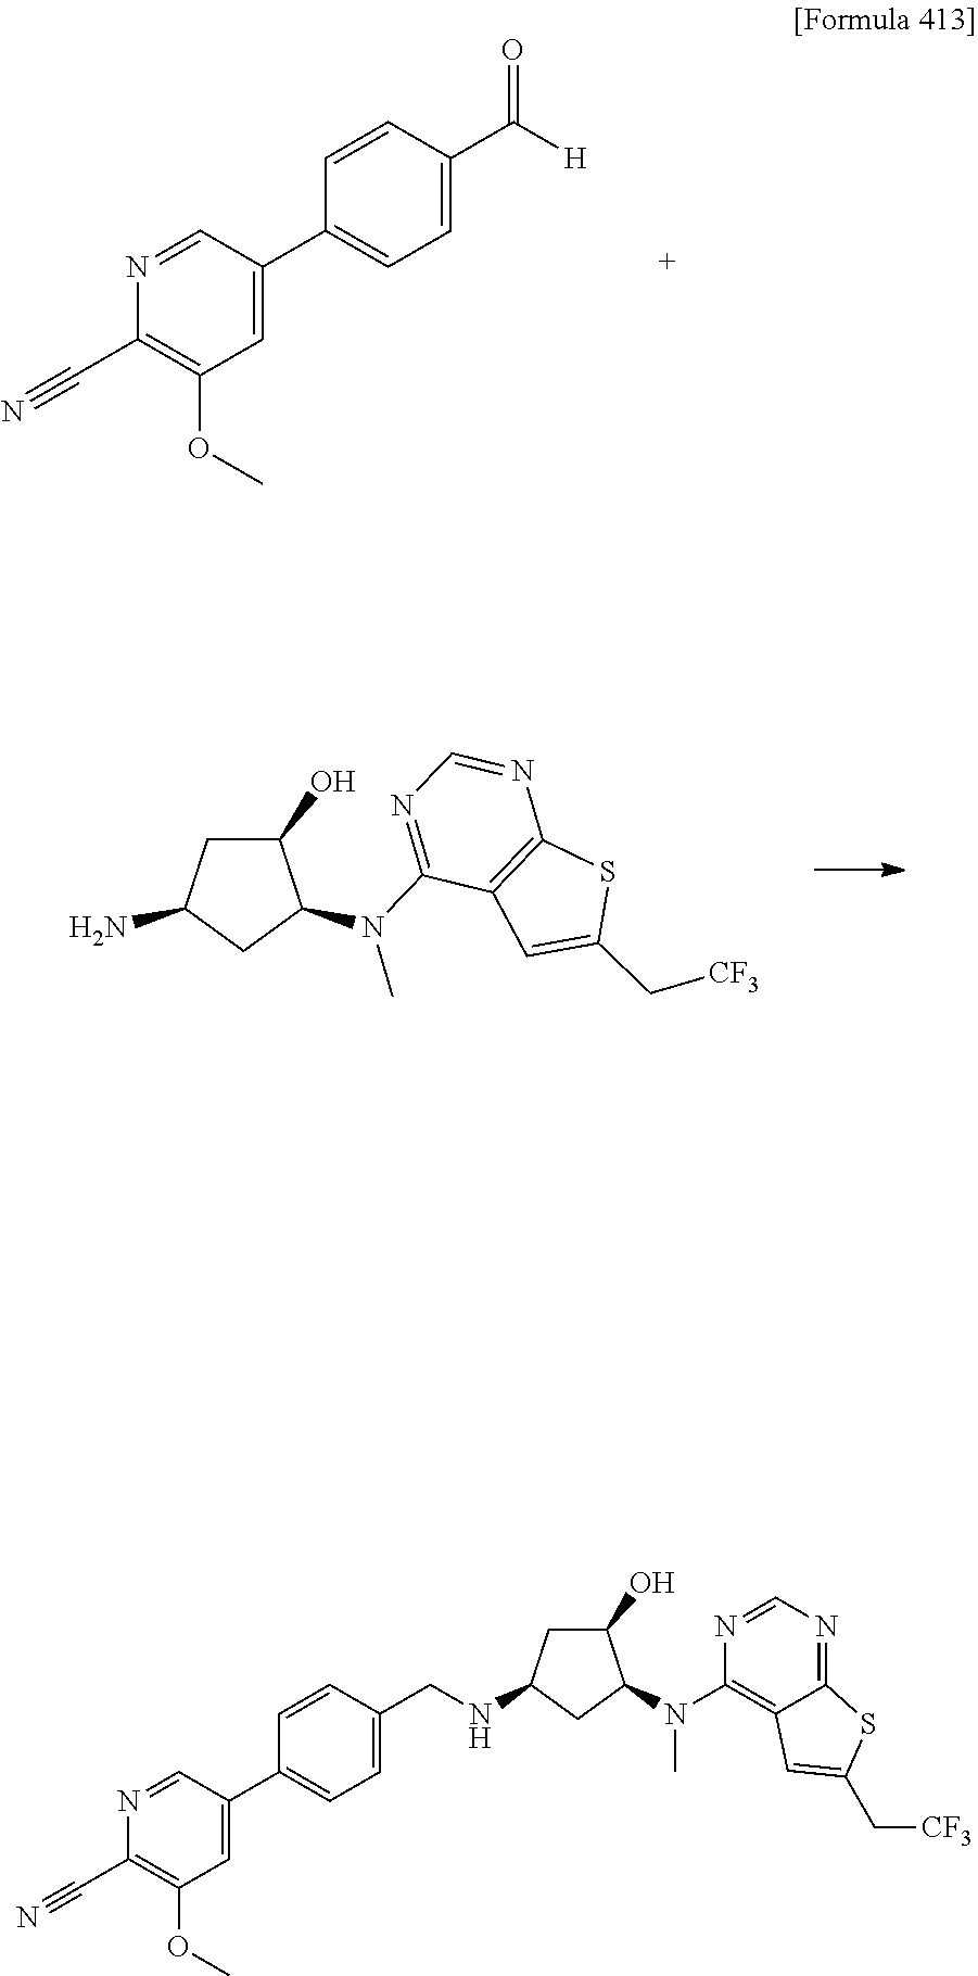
[H]C(C1=CC=C(C2=CC(OC)=C(C#N)N=C2)C=C1)=O.N(C1=NC=NC2=C1C=C(C[CF3])S2)(C1C(O)CC(N)C1)C.N(C1=C2C(=NC=N1)SC(C[CF3])=C2)(C1C(O)CC(NCC2=CC=C(C3=CC(OC)=C(C#N)N=C3)C=C2)C1)C
